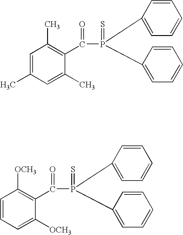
C1=C(C)C=C(C)C(C(P(=S)(C2=CC=CC=C2)C2=CC=CC=C2)=O)=C1C.C1=CC=C([OCH3])C(C(P(=S)(C2=CC=CC=C2)C2=CC=CC=C2)=O)=C1[OCH3]
